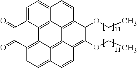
C1(=O)C(=O)C2=C3C4=C5C6=C(C(OCC)C(OCC)=C7C6=C3C(=CC2)C=C7)C=CC5=CC=C14
